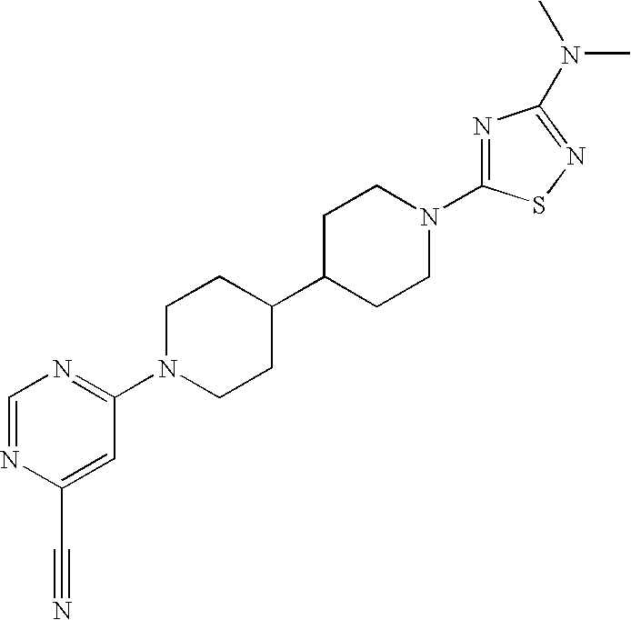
C1=NC(C#N)=CC(N2CCC(C3CCN(C4=NC(N(C)C)=NS4)CC3)CC2)=N1
